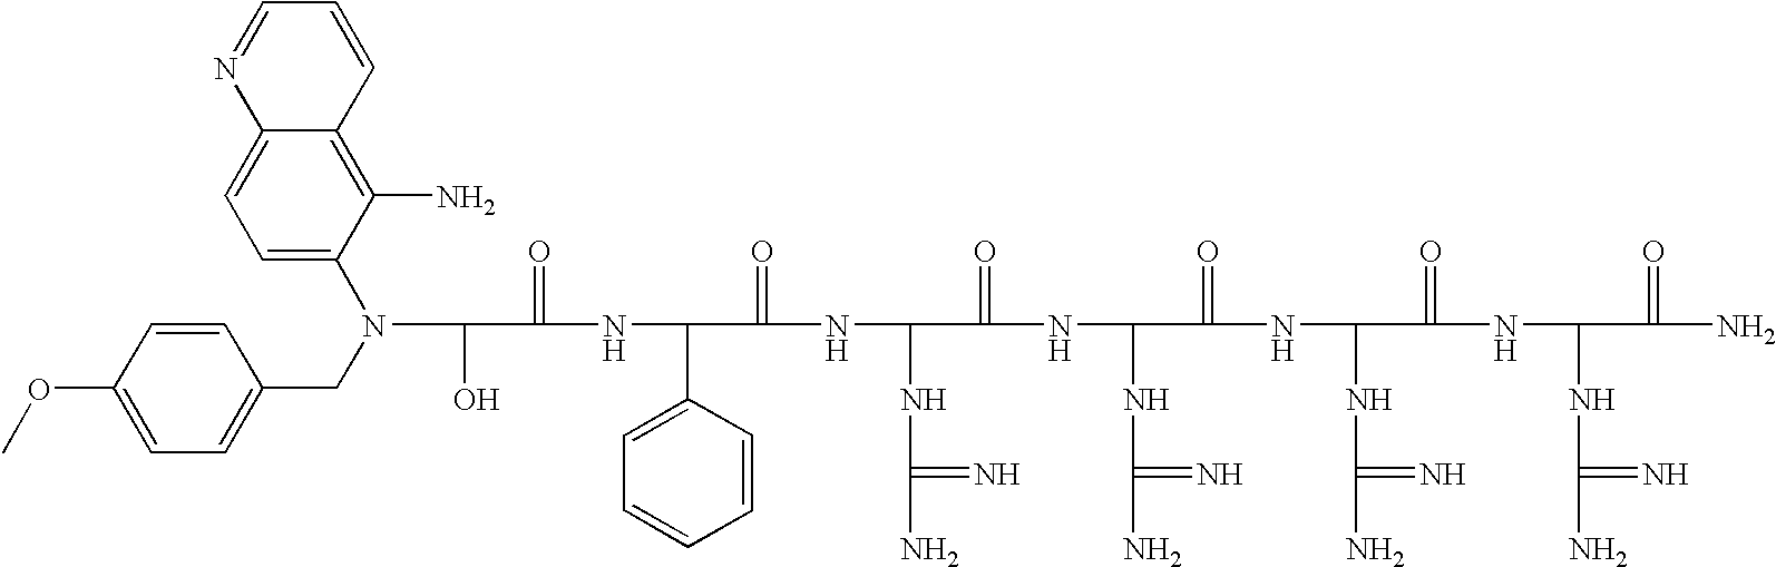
OC(C(=O)NC(C1=CC=CC=C1)C(=O)NC(NC(N)=N)C(=O)NC(NC(N)=N)C(=O)NC(NC(N)=N)C(=O)NC(NC(N)=N)C(=O)N)N(C1=CC=C2C(=C1N)C=CC=N2)CC1=CC=C(OC)C=C1
